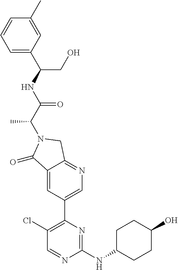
C1=C(C(CO)NC(C(N2C(=O)C3=CC(C4=C(Cl)C=NC(NC5CCC(O)CC5)=N4)=CN=C3C2)C)=O)C=C(C)C=C1
